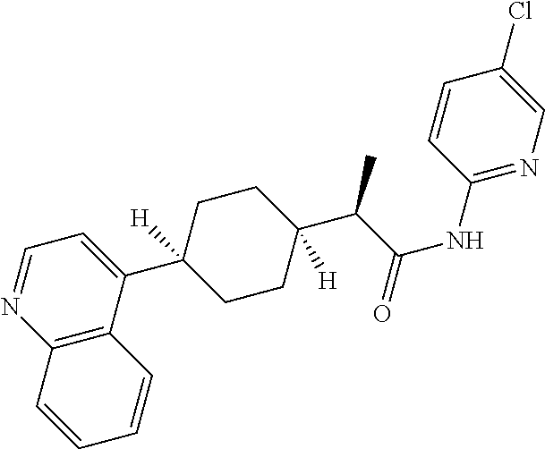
C12=C(C(C3([H])CCC(C(C(NC4=NC=C(Cl)C=C4)=O)C)([H])CC3)=CC=N1)C=CC=C2
